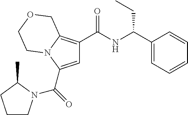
C(=O)(C1=CC(C(NC(C2=CC=CC=C2)CC)=O)=C2N1CCOC2)N1CCCC1C
